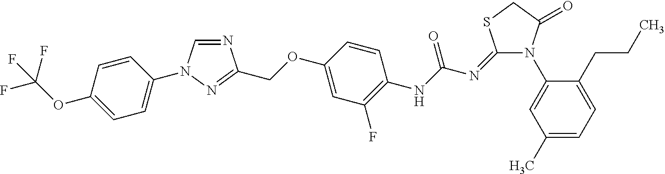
N1=CN(C2=CC=C(OC(F)(F)F)C=C2)N=C1COC1=CC(F)=C(NC(N=C2N(C3=CC(C)=CC=C3CCC)C(=O)CS2)=O)C=C1
